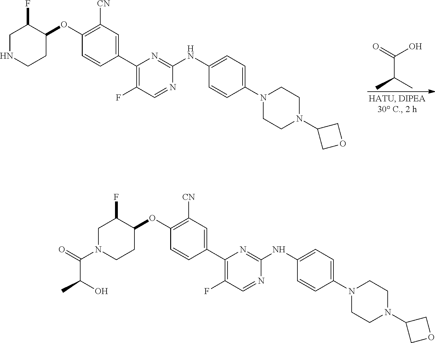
C1N(C(C(C)O)=O)CCC(OC2=C([CN])C=C(C3=C(F)C=NC(NC4=CC=C(N5CCN(C6COC6)CC5)C=C4)=N3)C=C2)C1F.C1NCCC(OC2=C([CN])C=C(C3=C(F)C=NC(NC4=CC=C(N5CCN(C6COC6)CC5)C=C4)=N3)C=C2)C1F.C(C(C)C)(O)=O
